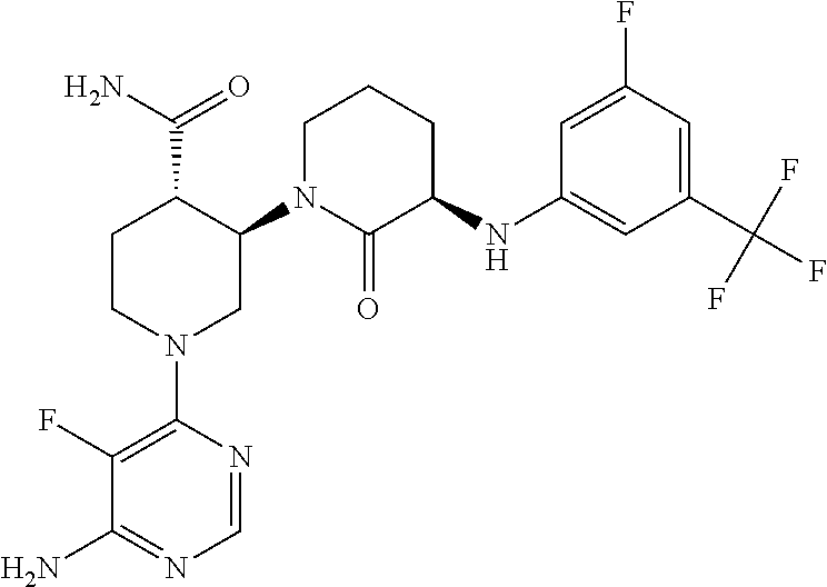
C1CN(C2=C(F)C(N)=NC=N2)CC(N2C(=O)C(NC3=CC(C(F)(F)F)=CC(F)=C3)CCC2)C1C(N)=O
